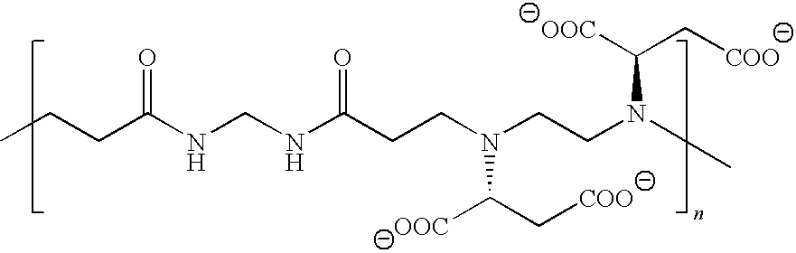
CCCC(NCNC(CCN(CCN(C)C([OOC])C[COO])C(C[COO])[OOC])=O)=O
